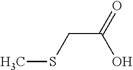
CSCC(=O)O
